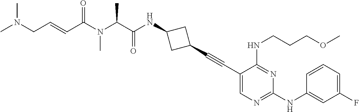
C1(C#CC2=CN=C(NC3=CC(F)=CC=C3)N=C2NCCCOC)CC(NC(C(N(C(C=CCN(C)C)=O)C)C)=O)C1
